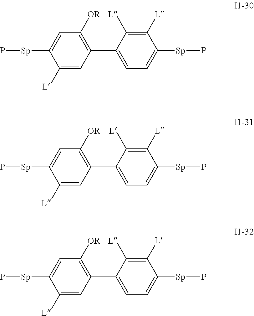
C1(C2=CC=C([Sp]P)C([L])=C2[L])=C([OR])C=C([Sp]P)C([L])=C1.C1(C2=CC=C([Sp]P)C([L])=C2[L])=C([OR])C=C([Sp]P)C([L])=C1.C1(C2=CC=C([Sp]P)C([L])=C2[L])=C([OR])C=C([Sp]P)C([L])=C1
